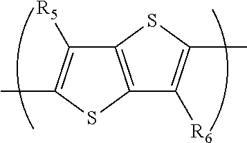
C12=C(SC(C)=C1[R5])C([R6])=C(C)S2
